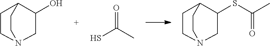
C1CC2CCN1CC2O.SC(C)=O.C1CC2CCN1CC2SC(C)=O
